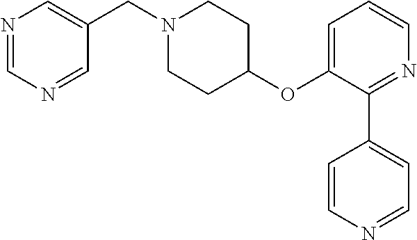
N1=CN=CC(CN2CCC(OC3=CC=CN=C3C3=CC=NC=C3)CC2)=C1
